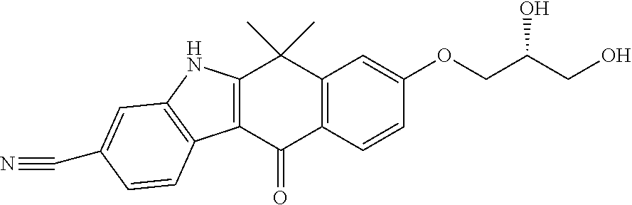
C12=C(C(=O)C3=C(C1(C)C)C=C(OCC(O)CO)C=C3)C1=C(N2)C=C(C#N)C=C1
